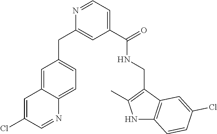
C1(C(=O)NCC2=C(C)NC3=C2C=C(Cl)C=C3)=CC=NC(CC2=CC=C3C(=C2)C=C(Cl)C=N3)=C1
